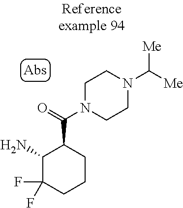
NC1C(F)(F)CCCC1C(N1CCN(C([Me])[Me])CC1)=O
